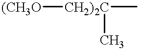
[(CH3O][CH2)2C](C)C
